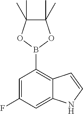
C1=C(F)C=C2C(=C1B1OC(C)(C)C(C)(C)O1)C=CN2
